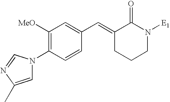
C1([MeO])=C(N2C=C(C)N=C2)C=CC(C=C2CCCN([E1])C2=O)=C1
